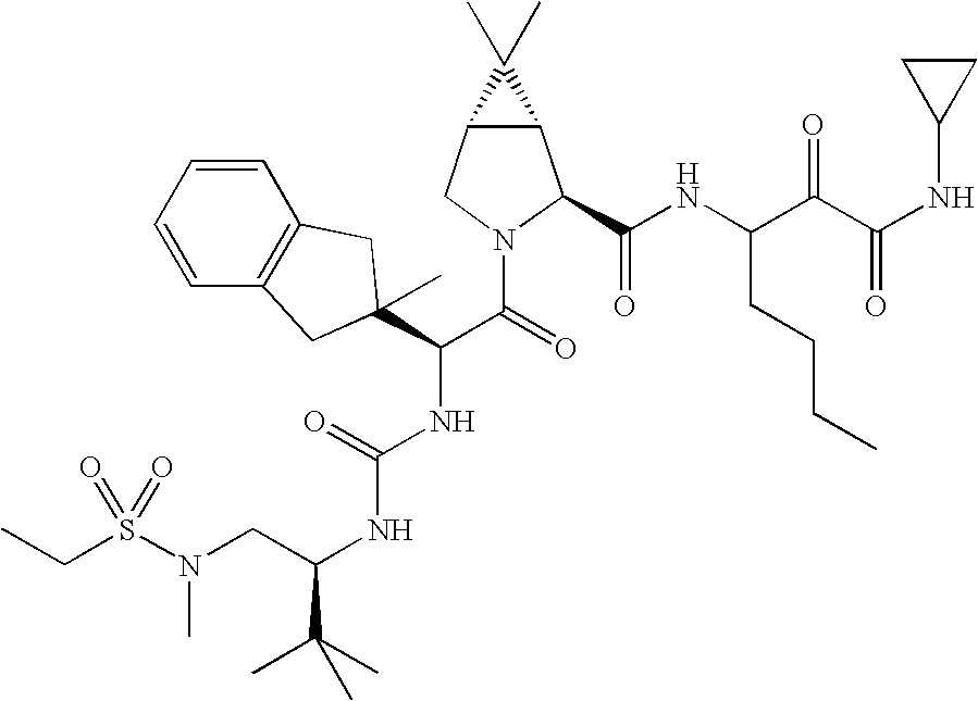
C1=CC=CC2=C1CC(C(C(=O)N1CC3C(C1C(NC(C(C(NC1CC1)=O)=O)CCCC)=O)C3(C)C)NC(NC(C(C)(C)C)CN(S(CC)(=O)=O)C)=O)(C)C2
